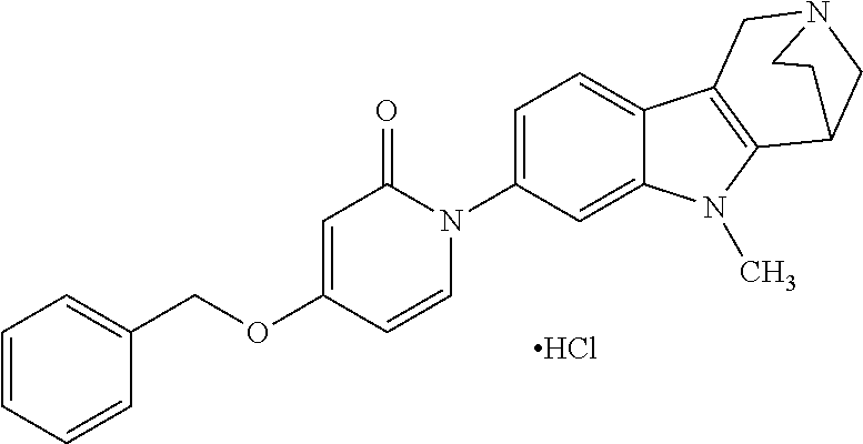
C1=CC=CC(COC2=CC(=O)N(C3=CC=C4C(=C3)N(C)C3=C4CN4CC3CC4)C=C2)=C1.Cl
